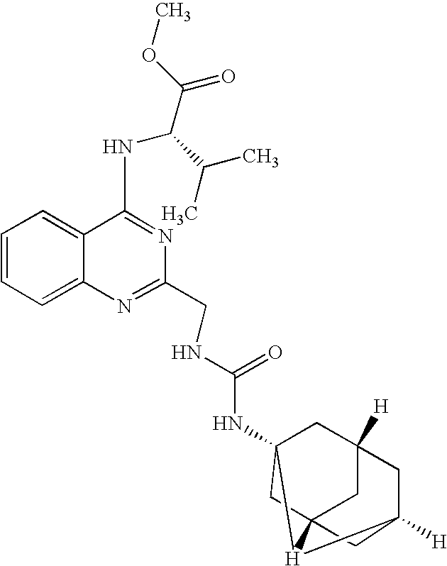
C12=CC=CC=C1C(NC(C(=O)OC)C(C)C)=NC(CNC(NC13CC45CC([H])(C1)CC([H])(C4)[H]35)=O)=N2
